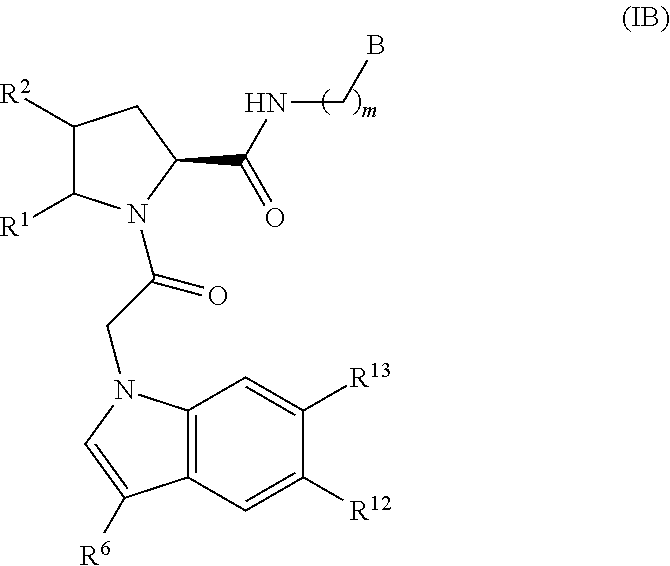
C1([R2])C([R1])N(C(CN2C3=C(C([R6])=C2)C=C([R12])C([R13])=C3)=O)C(C(NCB)=O)C1
